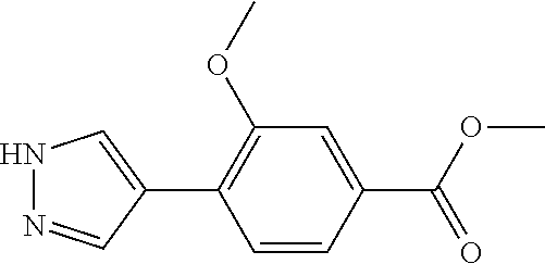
C1=CC(C(OC)=O)=CC(OC)=C1C1=CNN=C1
